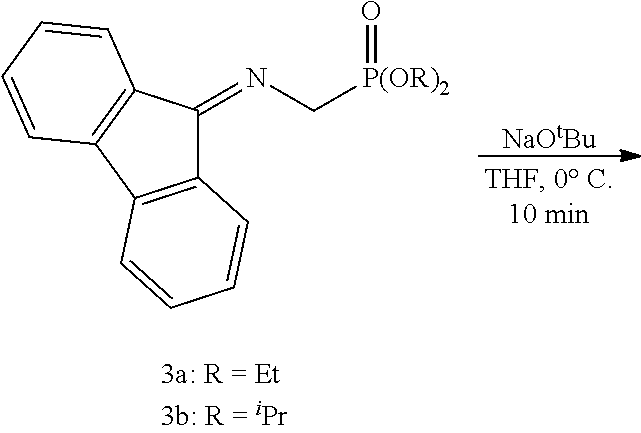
C12=C(C3=C(C1=NC[P(OR)2]=O)C=CC=C3)C=CC=C2.[NaOtBu]
